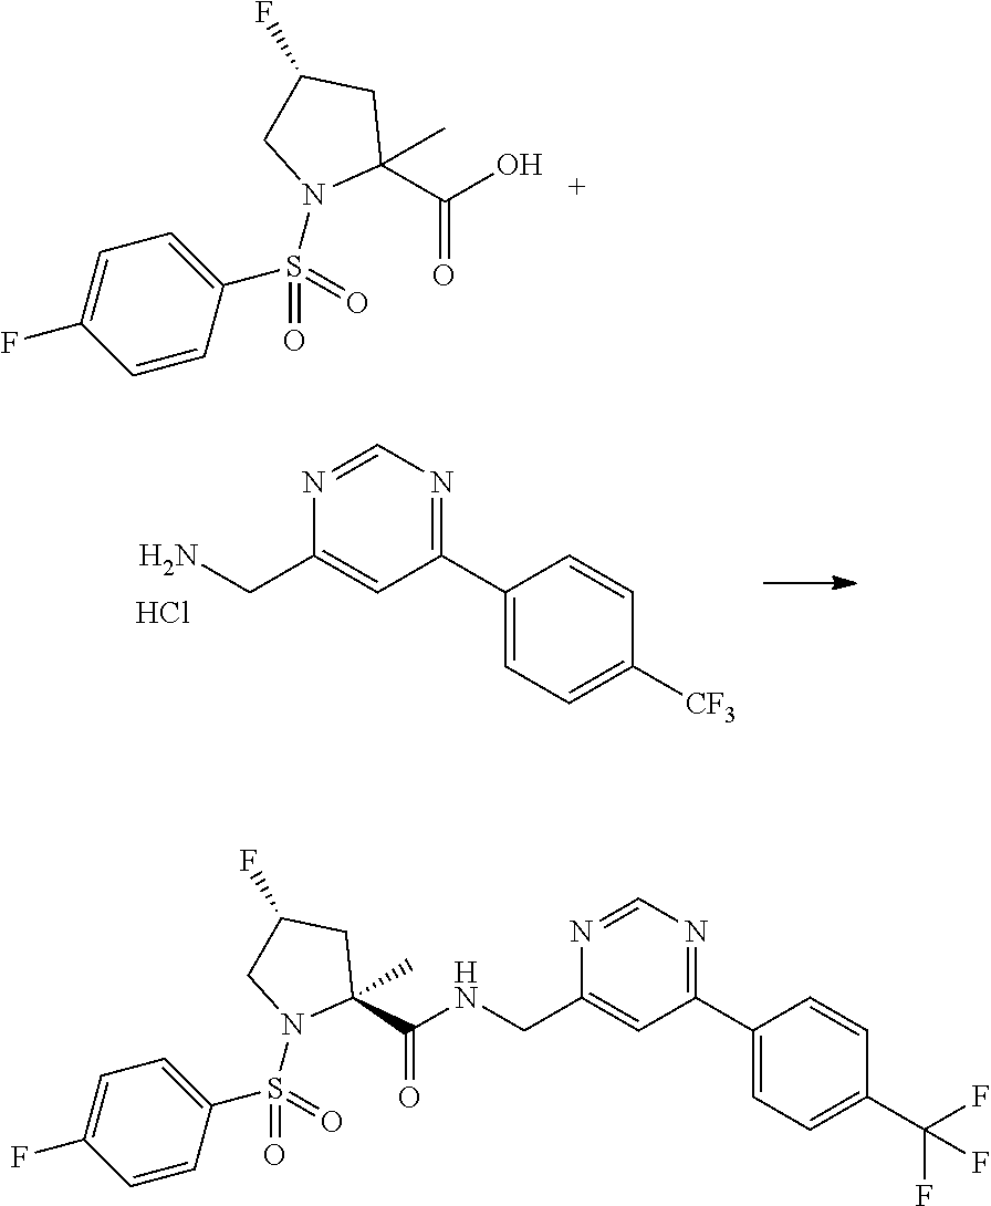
C1(C2=CC=C([CF3])C=C2)=NC=NC(CN)=C1.Cl.OC(=O)C1(C)CC(F)CN1S(=O)(C1=CC=C(F)C=C1)=O.C1(C2=CC=C(C(F)(F)F)C=C2)=NC=NC(CNC(=O)C2(C)CC(F)CN2S(=O)(C2=CC=C(F)C=C2)=O)=C1
